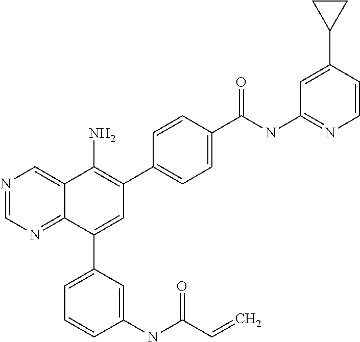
C1(C(NC2=NC=CC(C3CC3)=C2)=O)=CC=C(C2=C(N)C3=CN=CN=C3C(C3=CC=CC(NC(C=C)=O)=C3)=C2)C=C1
